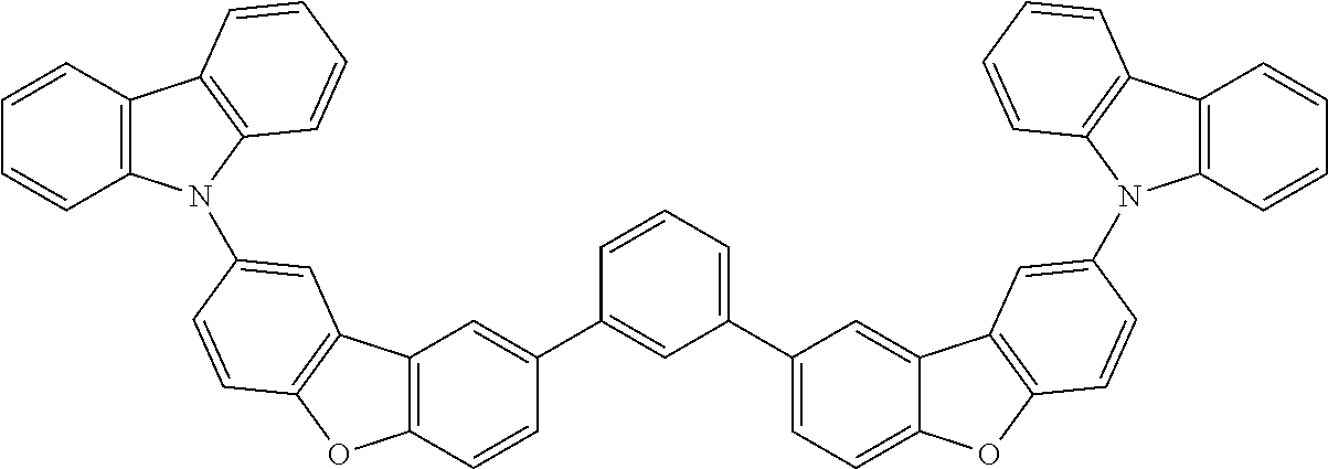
C1=C(C2=CC=C3C(=C2)C2=C(O3)C=CC(N3C4=C(C5=C3C=CC=C5)C=CC=C4)=C2)C=C(C2=CC3=C(C=C2)OC2=C3C=C(N3C4=C(C5=C3C=CC=C5)C=CC=C4)C=C2)C=C1
